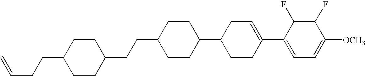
C1(F)=C(F)C(C2=CCC(C3CCC(CCC4CCC(CCC=C)CC4)CC3)CC2)=CC=C1[OCH3]
